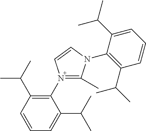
C1=CC(C(C)C)=C(N2=C(C)N(C3=C(C(C)C)C=CC=C3C(C)C)C=C2)C(C(C)C)=C1
